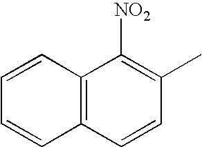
C1=CC(C)=C([NO2])C2=C1C=CC=C2
